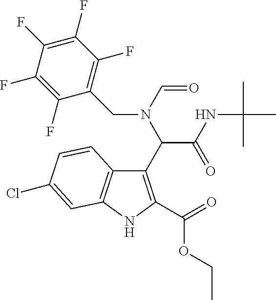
C1(C(C(=O)NC(C)(C)C)N(C=O)CC2=C(F)C(F)=C(F)C(F)=C2F)=C(C(=O)OCC)NC2=C1C=CC(Cl)=C2
